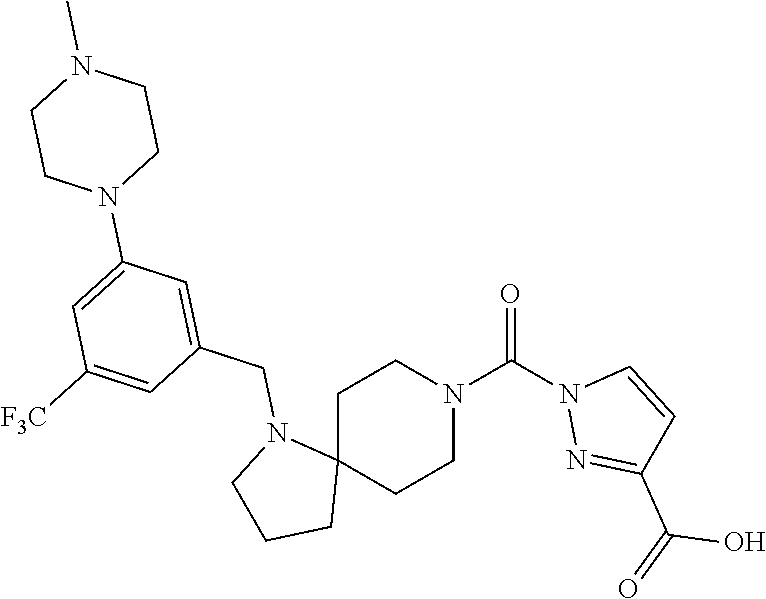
C1C2(CCN(C(=O)N3N=C(C(=O)O)C=C3)C1)N(CC1=CC(N3CCN(C)CC3)=CC([F3C])=C1)CCC2
